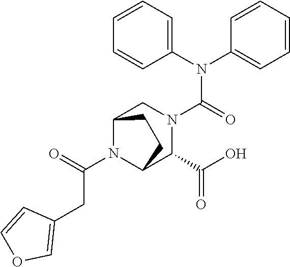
C(C(N1C2C(C(O)=O)N(C(N(C3=CC=CC=C3)C3=CC=CC=C3)=O)CC1CC2)=O)C1=COC=C1
